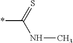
*C(=S)NC
